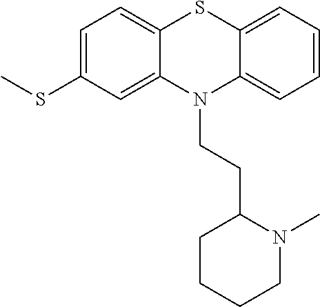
C12=CC(SC)=CC=C1SC1=CC=CC=C1N2CCC1CCCCN1C
